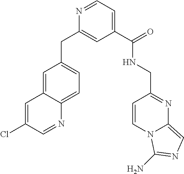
C1=NC(CC2=CC=C3C(=C2)C=C(Cl)C=N3)=CC(C(NCC2=NC3=CN=C(N)N3C=C2)=O)=C1
